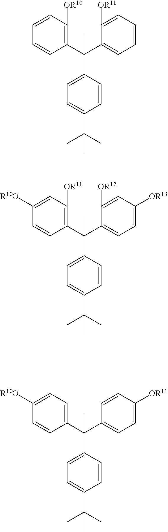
C1(C(C2=CC=CC=C2[OR11])(C2=CC=C(C(C)(C)C)C=C2)C)=C([OR10])C=CC=C1.C1(C(C2=CC=C([OR13])C=C2[OR12])(C2=CC=C(C(C)(C)C)C=C2)C)=C([OR11])C=C([R10O])C=C1.C1(C(C2=CC=C([OR11])C=C2)(C2=CC=C(C(C)(C)C)C=C2)C)=CC=C([R10O])C=C1
